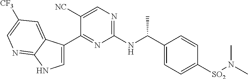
C1(C(NC2=NC=C([NC])C(C3=CNC4=NC=C([CF3])C=C34)=N2)C)=CC=C([SO2]N(C)C)C=C1
